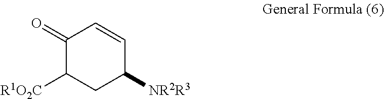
C1([R1O2C])CC([NR2R3])C=CC1=O
